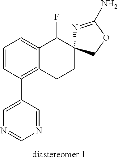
C1=CC(C2=CN=CN=C2)=C2C(=C1)C(F)C1(CC2)N=C(N)OC1
